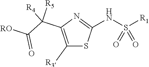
[R1]S(NC1=NC(C(C([RO])=O)([R5])[R4])=C([R3])S1)(=O)=O
